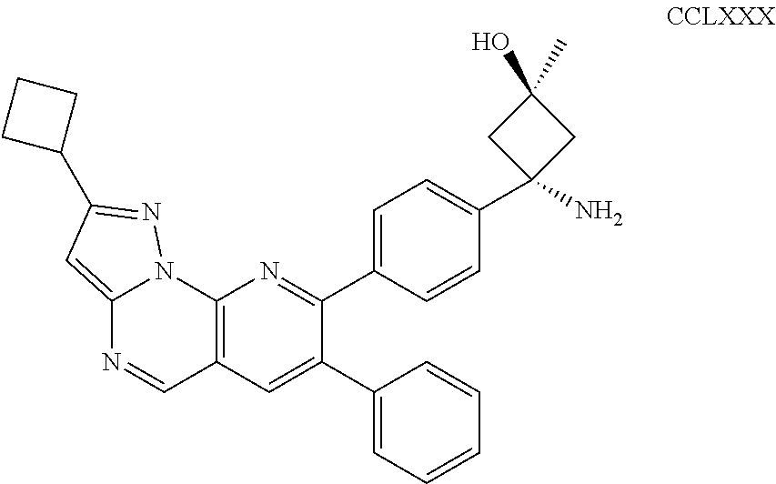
C12=C(C=C(C3=CC=CC=C3)C(C3=CC=C(C4(N)CC(O)(C)C4)C=C3)=N1)C=NC1=CC(C3CCC3)=NN21
